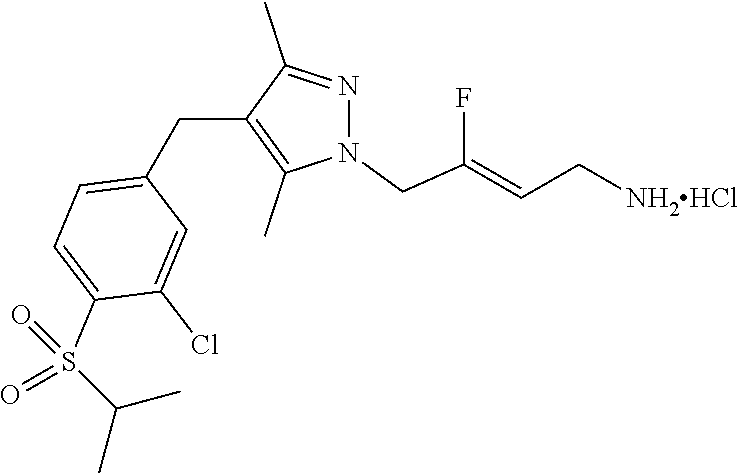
C1(CC2=C(C)N(CC(F)=CC[NH2HCl])N=C2C)=CC=C(S(=O)(=O)C(C)C)C(Cl)=C1
